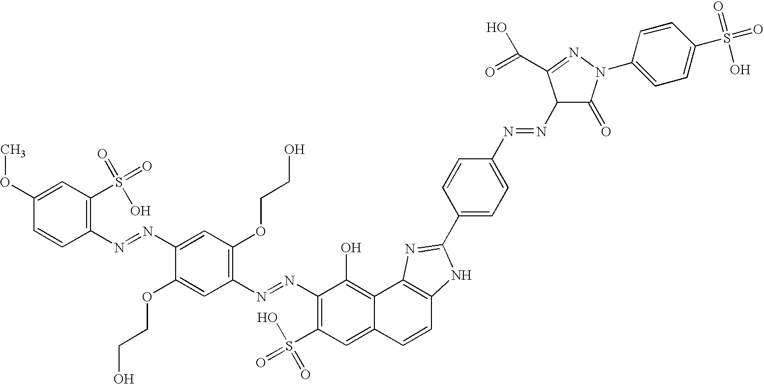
C1(N=NC2=CC(OCCO)=C(N=NC3=C(S(=O)(O)=O)C=C4C(=C3O)C3=C(C=C4)NC(C4=CC=C(N=NC5C(=O)N(C6=CC=C(S(=O)(=O)O)C=C6)N=C5C(=O)O)C=C4)=N3)C=C2OCCO)=C(S(=O)(=O)O)C=C(OC)C=C1
